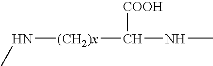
CN[(CH2)x]C(NC)[COOH]
